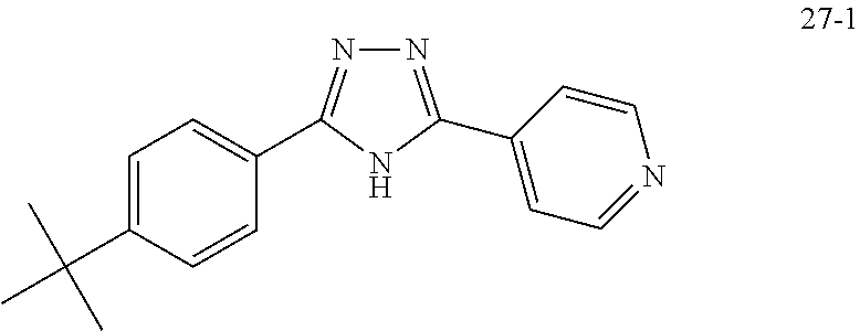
N1=C(C2=CC=NC=C2)NC(C2=CC=C(C(C)(C)C)C=C2)=N1
